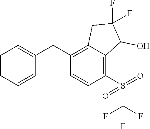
C1=CC=C(CC2=C3C(=C(S(=O)(=O)C(F)(F)F)C=C2)C(O)C(F)(F)C3)C=C1
